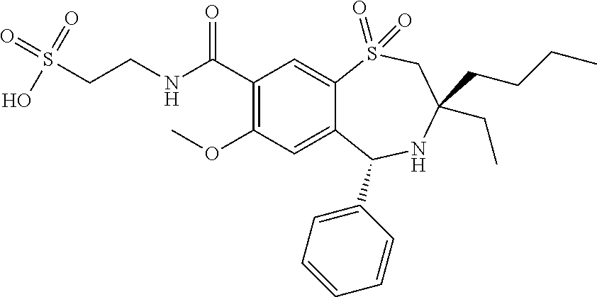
C1(C(NCCS(=O)(O)=O)=O)=C(OC)C=C2C(=C1)S(=O)(=O)CC(CCCC)(CC)NC2C1=CC=CC=C1
